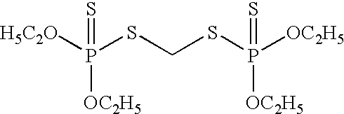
[H5C2O]P(SCSP([OC2H5])(=S)[OC2H5])(=S)[OC2H5]
